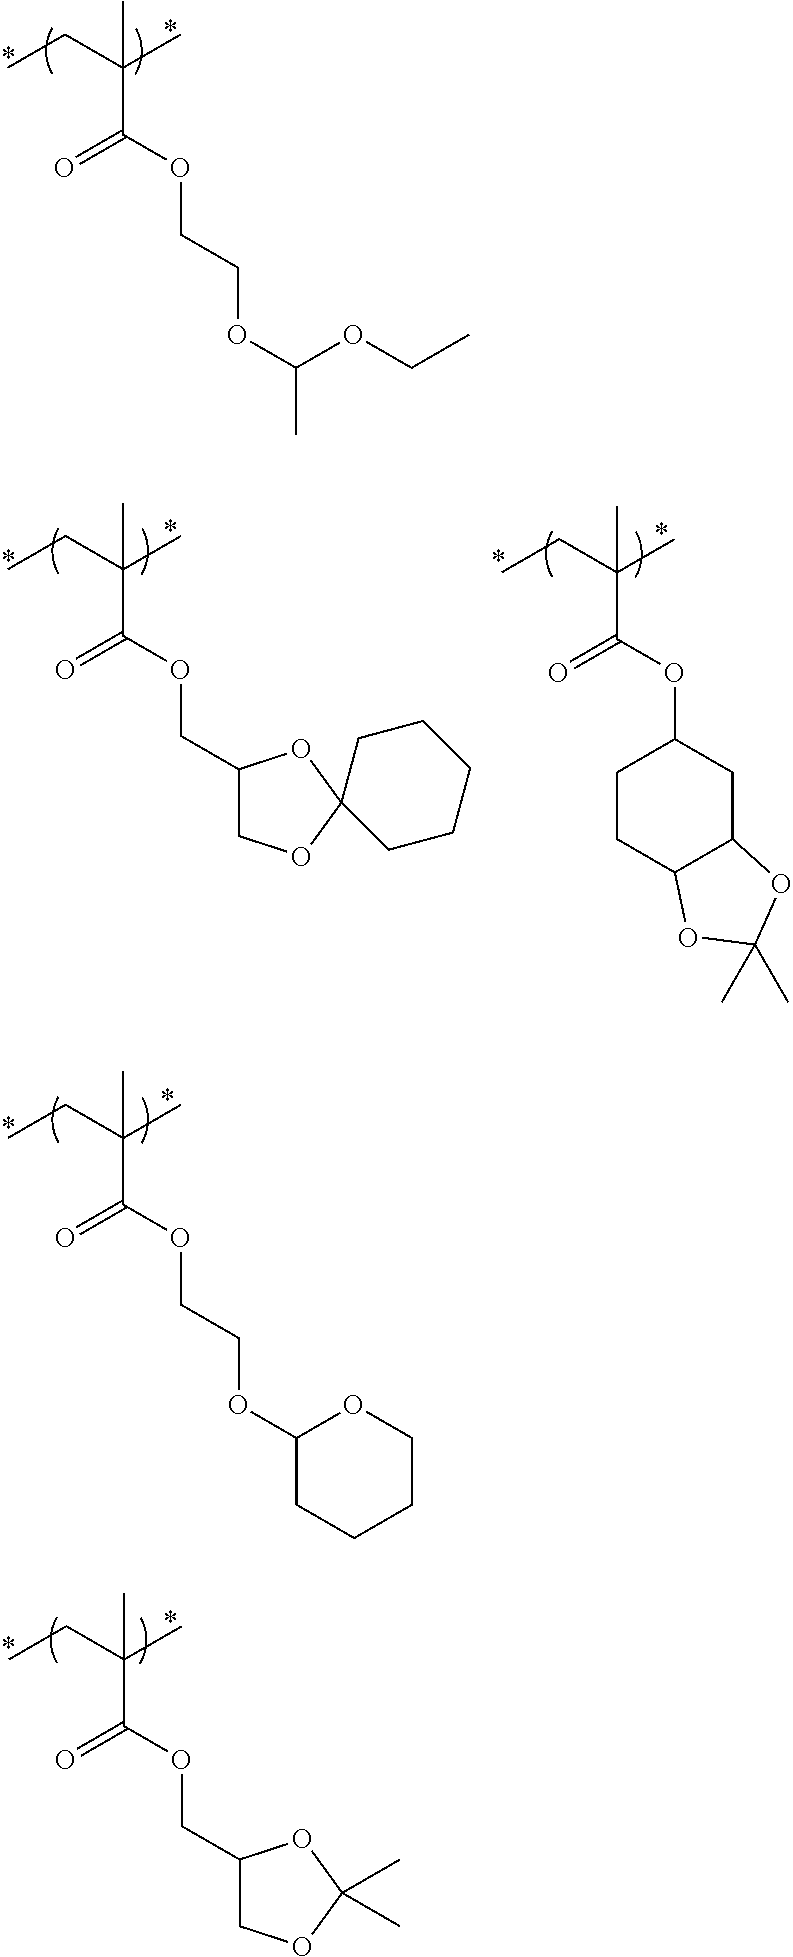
CCC(C)(C)C(OCCOC(OCC)C)=O.CCC(C)(C)C(OCC1COC2(O1)CCCCC2)=O.CCC(C)(C)C(OC1CCC2C(C1)OC(C)(C)O2)=O.CCC(C)(C)C(OCCOC1CCCCO1)=O.CCC(C)(C)C(OCC1COC(C)(C)O1)=O
